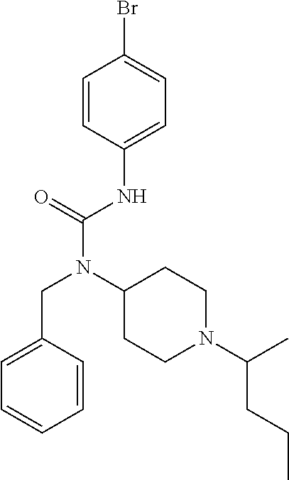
C1=C(CN(C(NC2=CC=C(Br)C=C2)=O)C2CCN(C(C)CCC)CC2)C=CC=C1
